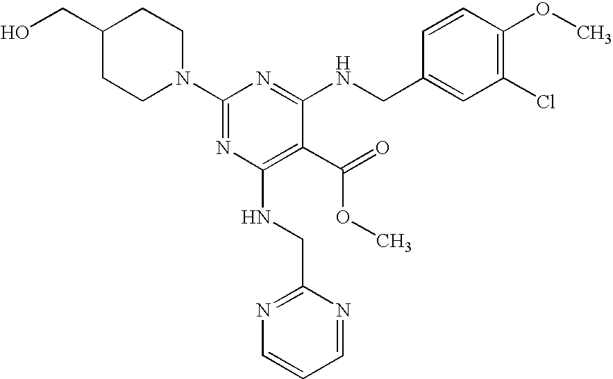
C1N(C2=NC(NCC3=NC=CC=N3)=C(C(=O)OC)C(NCC3=CC(Cl)=C(OC)C=C3)=N2)CCC(CO)C1
